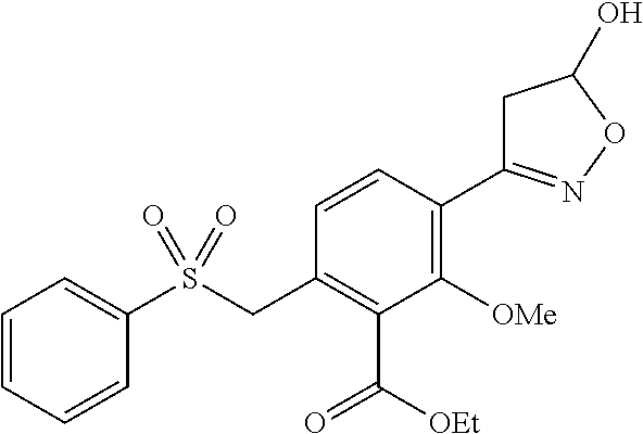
C1=CC=CC(S(CC2=C(C(=O)[OEt])C([OMe])=C(C3=NOC(O)C3)C=C2)(=O)=O)=C1
